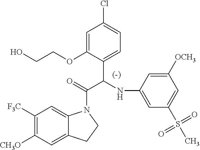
C1=C(OCCO)C(C(NC2=CC(S(C)(=O)=O)=CC([OCH3])=C2)C(=O)N2C3=CC([F3C])=C([CH3O])C=C3CC2)=CC=C1Cl
